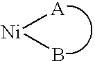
[A][Ni]B
